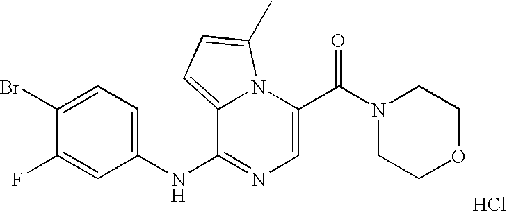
C1=C(C(N2CCOCC2)=O)N2C(=CC=C2C)C(NC2=CC=C(Br)C(F)=C2)=N1.Cl
